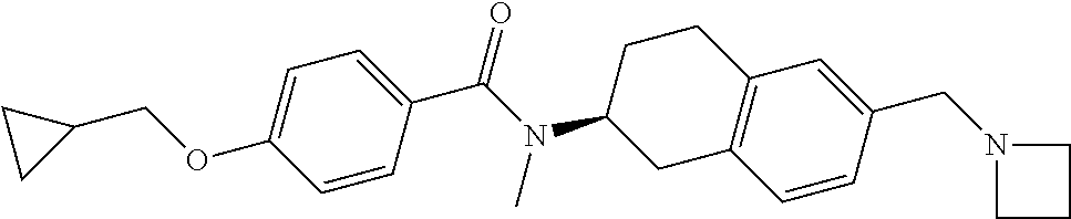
C1=C(OCC2CC2)C=CC(C(N(C2CC3=C(CC2)C=C(CN2CCC2)C=C3)C)=O)=C1
